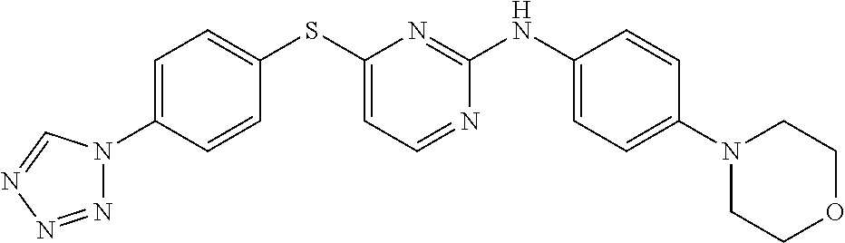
C1=C(N2N=NN=C2)C=CC(SC2=CC=NC(NC3=CC=C(N4CCOCC4)C=C3)=N2)=C1
